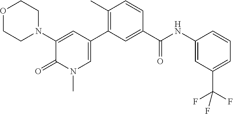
O1CCN(C2=CC(C3=C(C)C=CC(C(NC4=CC(C(F)(F)F)=CC=C4)=O)=C3)=CN(C)C2=O)CC1
